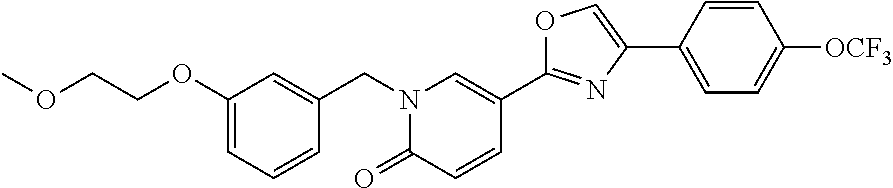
C1(OCCOC)=CC=CC(CN2C(=O)C=CC(C3=NC(C4=CC=C([OCF3])C=C4)=CO3)=C2)=C1
